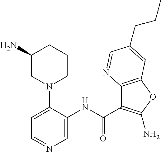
C1(N)CN(C2=CC=NC=C2NC(=O)C2=C(N)OC3=C2N=CC(CCC)=C3)CCC1
